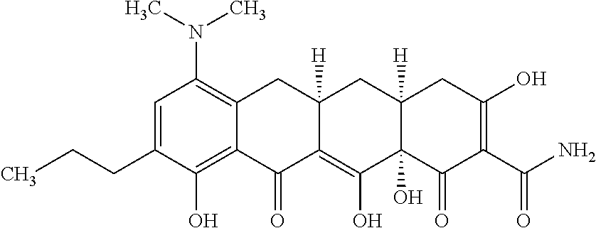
C1=C(CCC)C(O)=C2C(=C1N(C)C)CC1([H])C(=C(O)C3(O)C([H])(C1)CC(O)=C(C(N)=O)C3=O)C2=O
